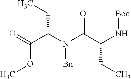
N(C(C(N[Boc])CC)=O)(C(CC)C(OC)=O)[Bn]
